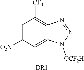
C1=C([O2N])C=C2C(=C1[CF3])N=NN2[OCF2H].[DR1]
